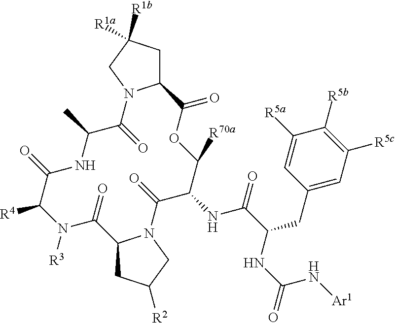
C12CC([R1a])([R1b])CN1C(=O)C(C)NC(=O)C([R4])N([R3])C(=O)C1CC([R2])CN1C(=O)C(NC(C(CC1=CC([R5c])=C([R5b])C([R5a])=C1)NC(N[Ar1])=O)=O)C([R70a])OC2=O
